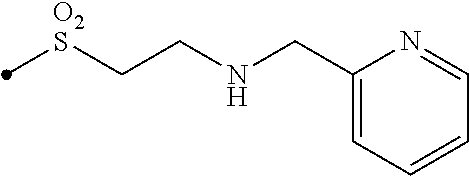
[O2S](CCNCC1=CC=CC=N1)C
